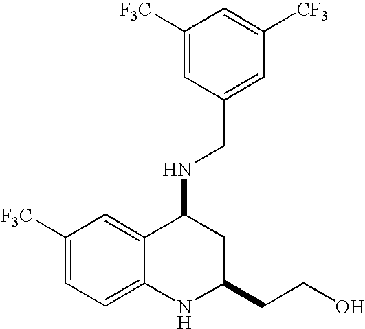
C1([F3C])=CC(CNC2C3=CC([F3C])=CC=C3NC(CCO)C2)=CC([CF3])=C1
